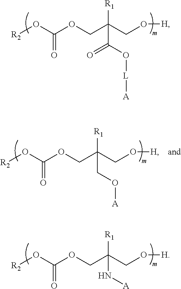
[R2]OC(OCC(CO[H])([R1])C(O[L][A])=O)=O.[R2]OC(OCC(CO[H])([R1])CO[A])=O.[R2]OC(OCC(CO[H])([R1])N[A])=O
